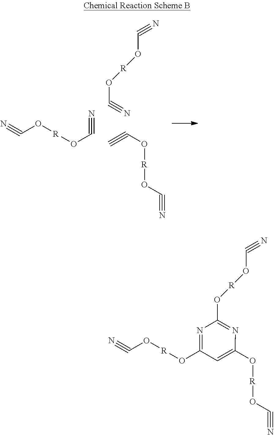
N#CO[R]OC#N.C#CO[R]OC#N.O([R]OC#N)C#N.N1=C(O[R]OC#N)N=C(O[R]OC#N)C=C1O[R]OC#N
